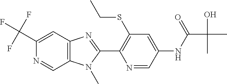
C1(C(F)(F)F)=CC2=C(C=N1)N(C)C(C1=C(SCC)C=C(NC(C(C)(O)C)=O)C=N1)=N2
